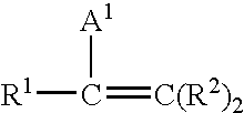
C([R1])(=[C(R2)2])[A1]
